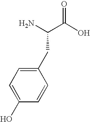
C(N)(C(O)=O)CC1=CC=C(O)C=C1
